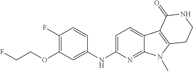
C1(NC2=CC(OCCF)=C(F)C=C2)=CC=C2C(=N1)N(C)C1=C2C(=O)NCC1
